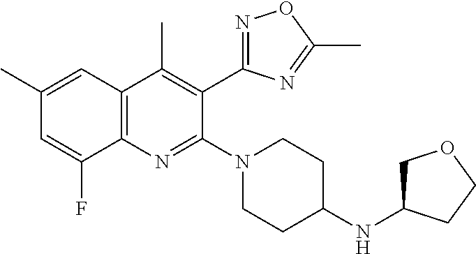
C1(C)=CC2=C(N=C(N3CCC(NC4COCC4)CC3)C(C3=NOC(C)=N3)=C2C)C(F)=C1
